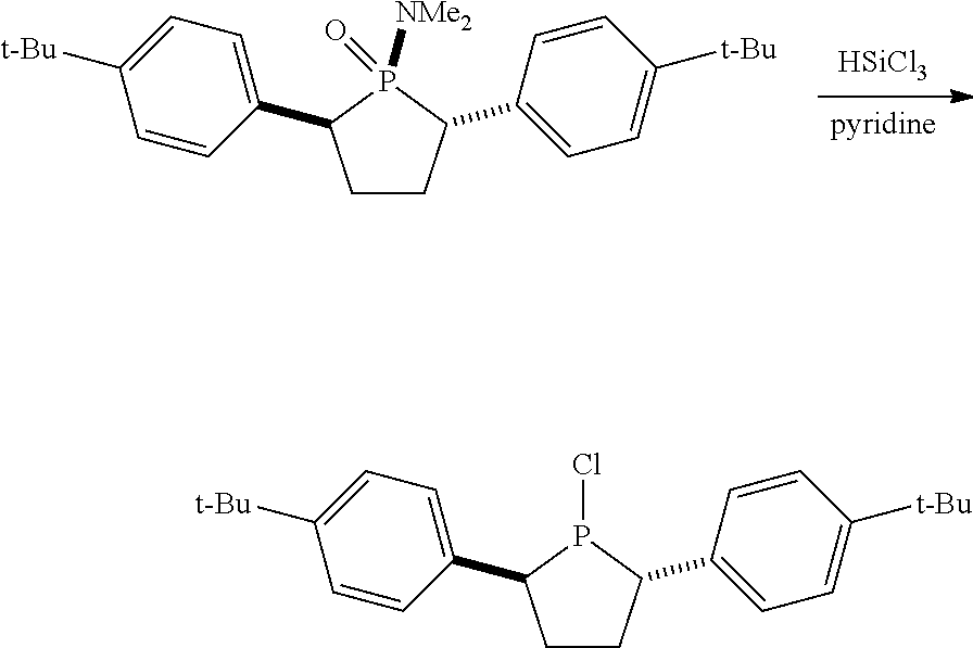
C1CC(C2=CC=C([t-Bu])C=C2)P([NMe2])(=O)C1C1=CC=C([t-Bu])C=C1.[HSiCl3].[pyridine].C1CC(C2=CC=C([t-Bu])C=C2)P(Cl)C1C1=CC=C([t-Bu])C=C1
